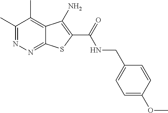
C1(C)=NN=C2C(=C1C)C(N)=C(C(=O)NCC1=CC=C(OC)C=C1)S2
